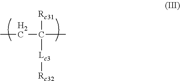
CCC([Rc31])([Lc3][Rc32])C
